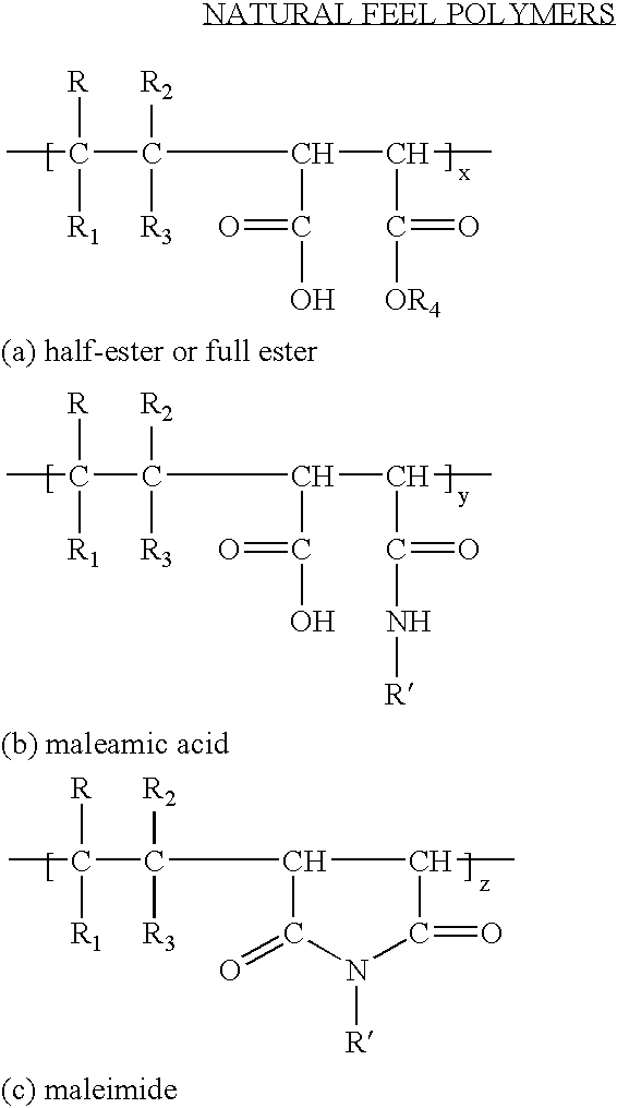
CC(C([R3])([R2])C(C(=O)O)C(C)C([OR4])=O)([R1])[R].CC(C([R3])([R2])C(C(=O)O)C(C)C(N[R])=O)([R1])[R].CC(C([R3])([R2])C1C(C)C(=O)N([R])C1=O)([R1])[R]
